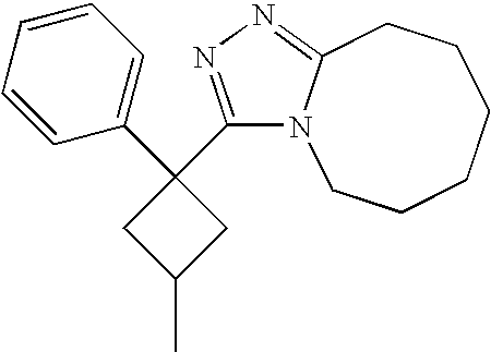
C1(C2(C3=CC=CC=C3)CC(C)C2)=NN=C2N1CCCCCC2
